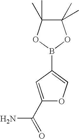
C1(B2OC(C)(C)C(C)(C)O2)=COC(C(=O)N)=C1
